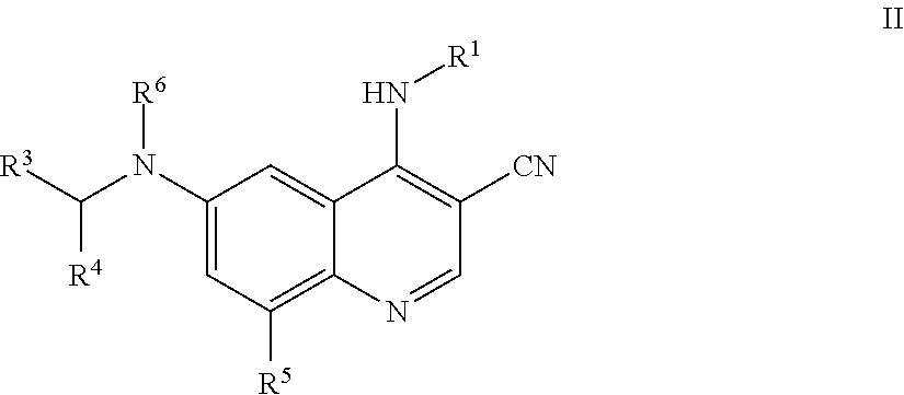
[R4]C([R3])N(C1=CC([R5])=C2C(=C1)C(N[R1])=C([CN])C=N2)[R6]
